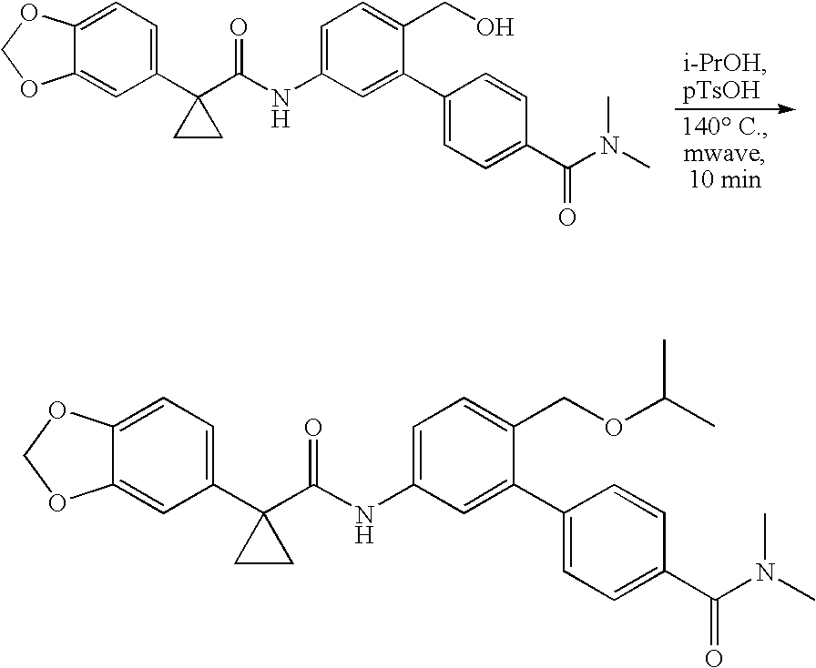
C12=CC=C(C3(C(NC4=CC=C(CO)C(C5=CC=C(C(N(C)C)=O)C=C5)=C4)=O)CC3)C=C1OCO2.C12=CC=C(C3(C(NC4=CC=C(COC(C)C)C(C5=CC=C(C(N(C)C)=O)C=C5)=C4)=O)CC3)C=C1OCO2
